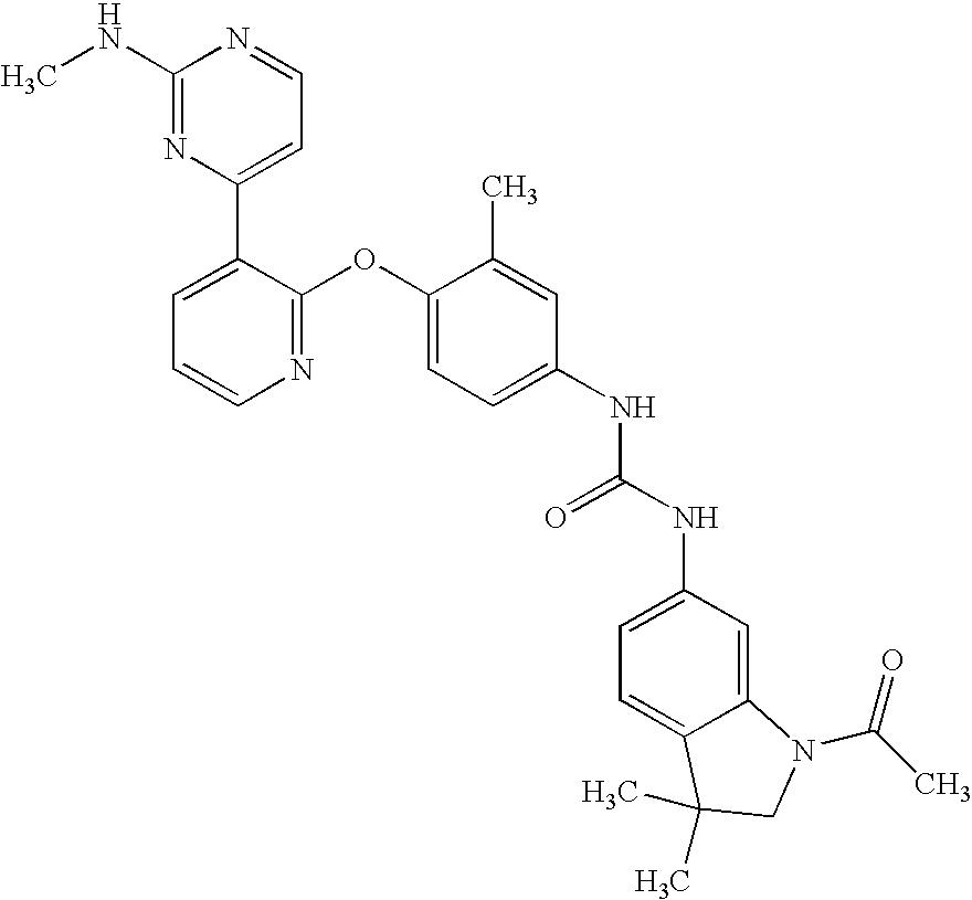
C1(NC)=NC(C2=CC=CN=C2OC2=CC=C(NC(NC3=CC=C4C(=C3)N(C(C)=O)CC4(C)C)=O)C=C2C)=CC=N1
